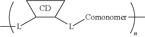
C1([L]C)C([L][Comonomer]C)CC1.[CD]
